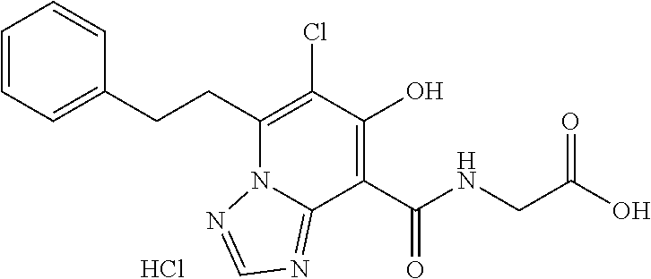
C(CC1=CC=CC=C1)C1=C(Cl)C(O)=C(C(NCC(O)=O)=O)C2=NC=NN12.Cl
